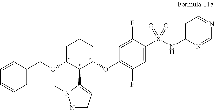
N1=CC=C(C2C(OC3=C(F)C=C(S(NC4=CC=NC=N4)(=O)=O)C(F)=C3)CCCC2OCC2=CC=CC=C2)N1C
